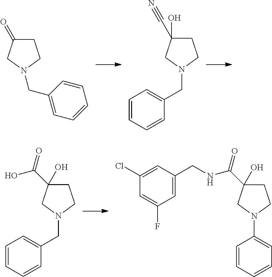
C1C(=O)CN(CC2=CC=CC=C2)C1.C1=CC=CC(CN2CCC(O)(C#N)C2)=C1.C1=C(Cl)C=C(F)C=C1CNC(C1(O)CCN(C2=CC=CC=C2)C1)=O.C1=CC=CC(CN2CCC(O)(C(=O)O)C2)=C1
